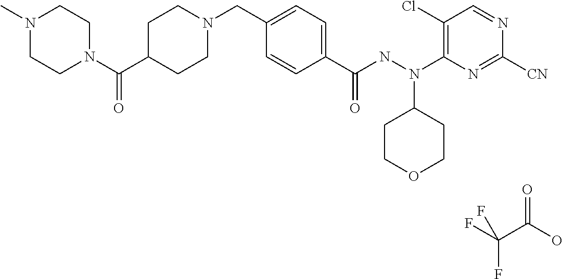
FC(C(O)=O)(F)F.C(C1CCN(CC2=CC=C(C(NN(C3=C(Cl)C=NC([CN])=N3)C3CCOCC3)=O)C=C2)CC1)(N1CCN(C)CC1)=O
